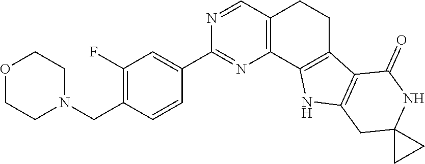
C1(F)=C(CN2CCOCC2)C=CC(C2=NC3=C(C=N2)CCC2=C3NC3=C2C(=O)NC2(C3)CC2)=C1
